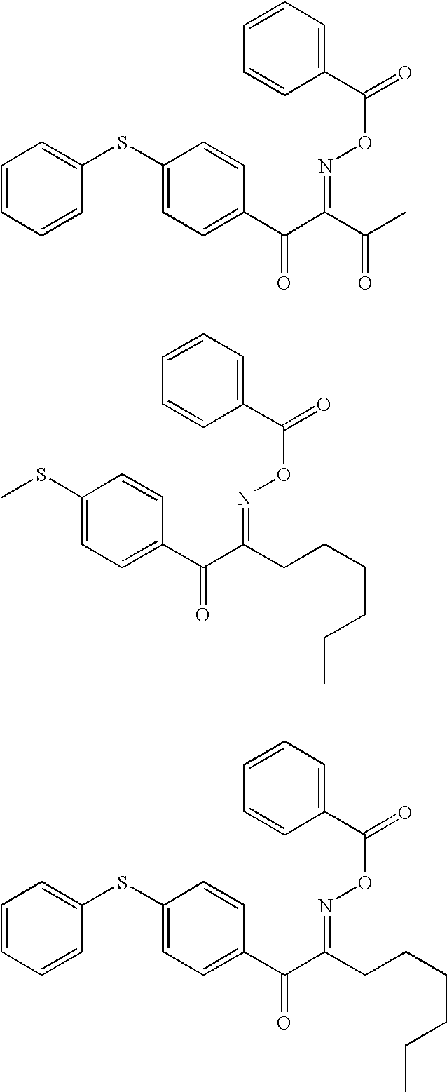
C1=CC=CC(SC2=CC=C(C(C(C(C)=O)=NOC(=O)C3=CC=CC=C3)=O)C=C2)=C1.CSC1=CC=C(C(C(CCCCCC)=NOC(=O)C2=CC=CC=C2)=O)C=C1.C1=CC=CC(SC2=CC=C(C(C(CCCCCC)=NOC(=O)C3=CC=CC=C3)=O)C=C2)=C1
